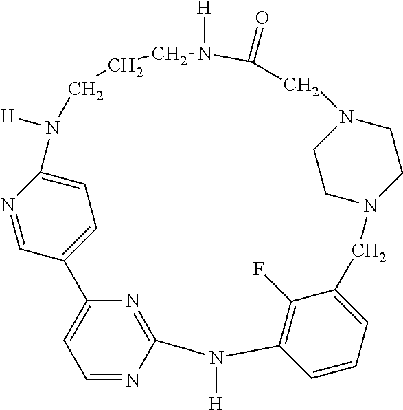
N1=CC2=CC=C1N([H])CCCN([H])C(=O)CN1CCN(CC3=CC=CC(=C3F)N([H])C3=NC2=CC=N3)CC1
